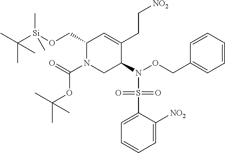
C1(CO[Si](C(C)(C)C)(C)C)N(C(=O)OC(C)(C)C)CC(N(S(C2=CC=CC=C2[NO2])(=O)=O)OCC2=CC=CC=C2)C(CC[NO2])=C1
